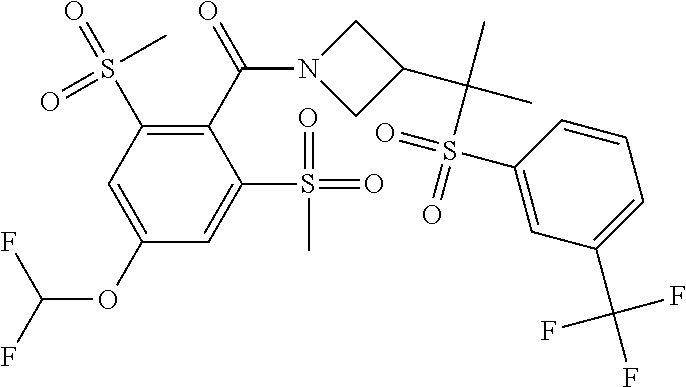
C1(C(=O)N2CC(C(C)(C)S(=O)(C3=CC(C(F)(F)F)=CC=C3)=O)C2)=C(S(=O)(C)=O)C=C(OC(F)F)C=C1S(=O)(=O)C
